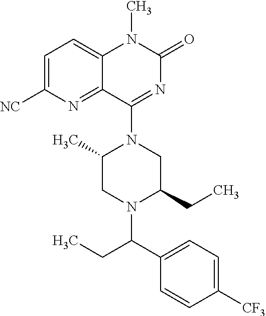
C1=C([NC])N=C2C(=C1)N(C)C(=O)N=C2N1C(C)CN(C(C2=CC=C([CF3])C=C2)CC)C(CC)C1
